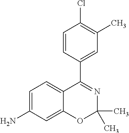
C1=CC(C2=NC(C)(C)OC3=CC(N)=CC=C23)=CC(C)=C1Cl
